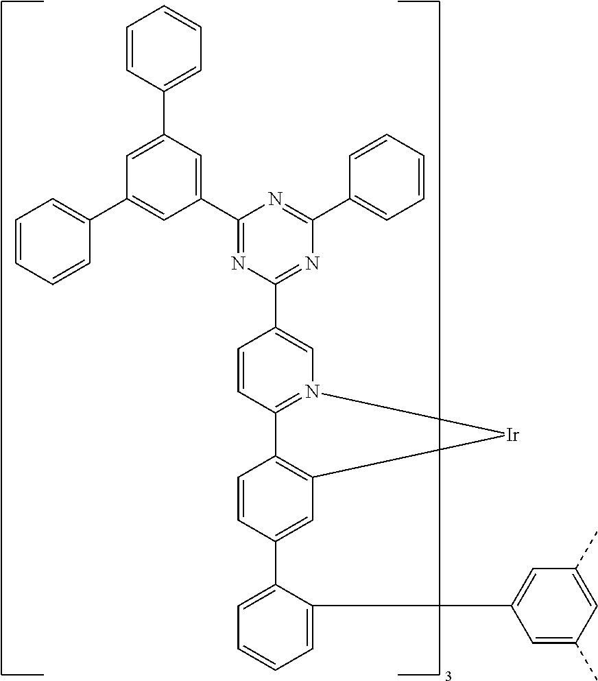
C1=C(C2=CC3=C(C=C2)C2=N(C=C(C4=NC(C5=CC=CC=C5)=NC(C5=CC(C6=CC=CC=C6)=CC(C6=CC=CC=C6)=C5)=N4)C=C2)[Ir]3)C(C2=CC(C)=CC(C)=C2)=CC=C1
